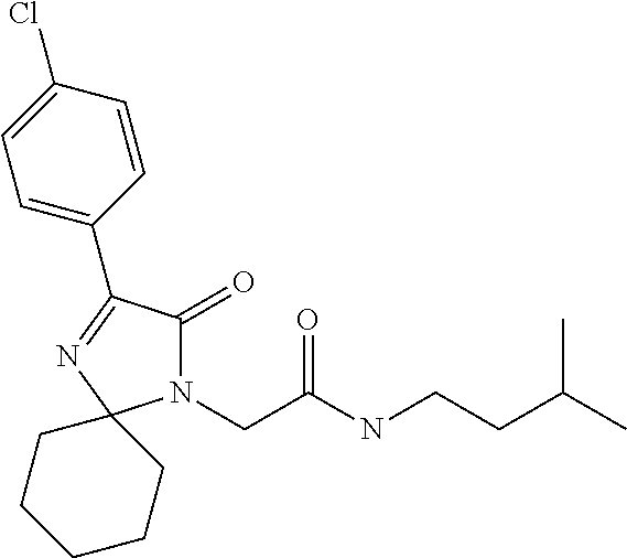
N1(CC(NCCC(C)C)=O)C(=O)C(C2=CC=C(Cl)C=C2)=NC12CCCCC2
